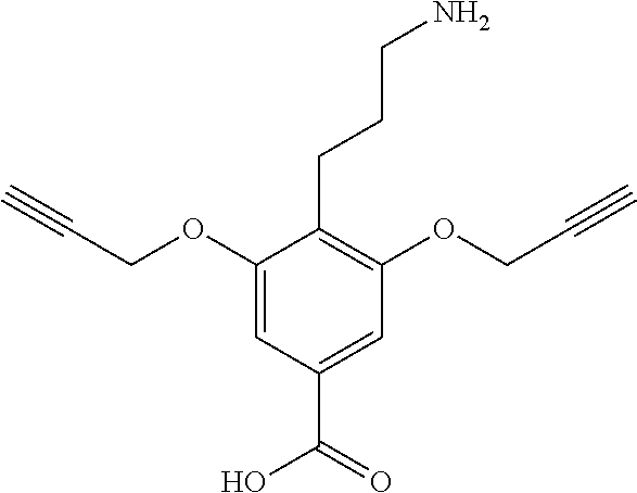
C1(OCC#C)=CC(C(=O)O)=CC(OCC#C)=C1CCCN
